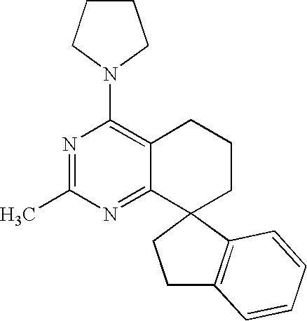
C1(N2CCCC2)=C2C(=NC(C)=N1)C1(CCC2)C2=C(CC1)C=CC=C2
